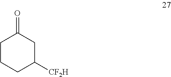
C1CCC([CF2H])CC1=O
